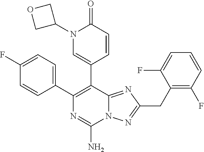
N12C(=NC(CC3=C(F)C=CC=C3F)=N1)C(C1=CN(C3COC3)C(=O)C=C1)=C(C1=CC=C(F)C=C1)N=C2N
